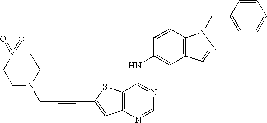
C12=C(N=CN=C1NC1=CC3=C(C=C1)N(CC1=CC=CC=C1)N=C3)C=C(C#CCN1CCS(=O)(=O)CC1)S2
